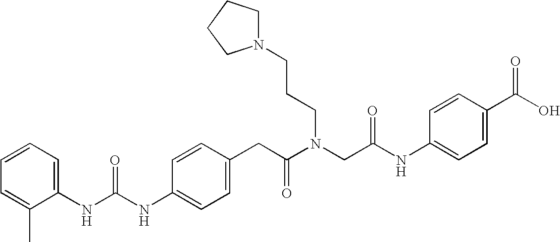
C1=CC(NC(NC2=CC=CC=C2C)=O)=CC=C1CC(N(CC(NC1=CC=C(C(O)=O)C=C1)=O)CCCN1CCCC1)=O
